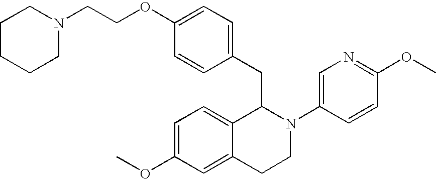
C1=C(OCCN2CCCCC2)C=CC(CC2C3=CC=C(OC)C=C3CCN2C2=CN=C(OC)C=C2)=C1
